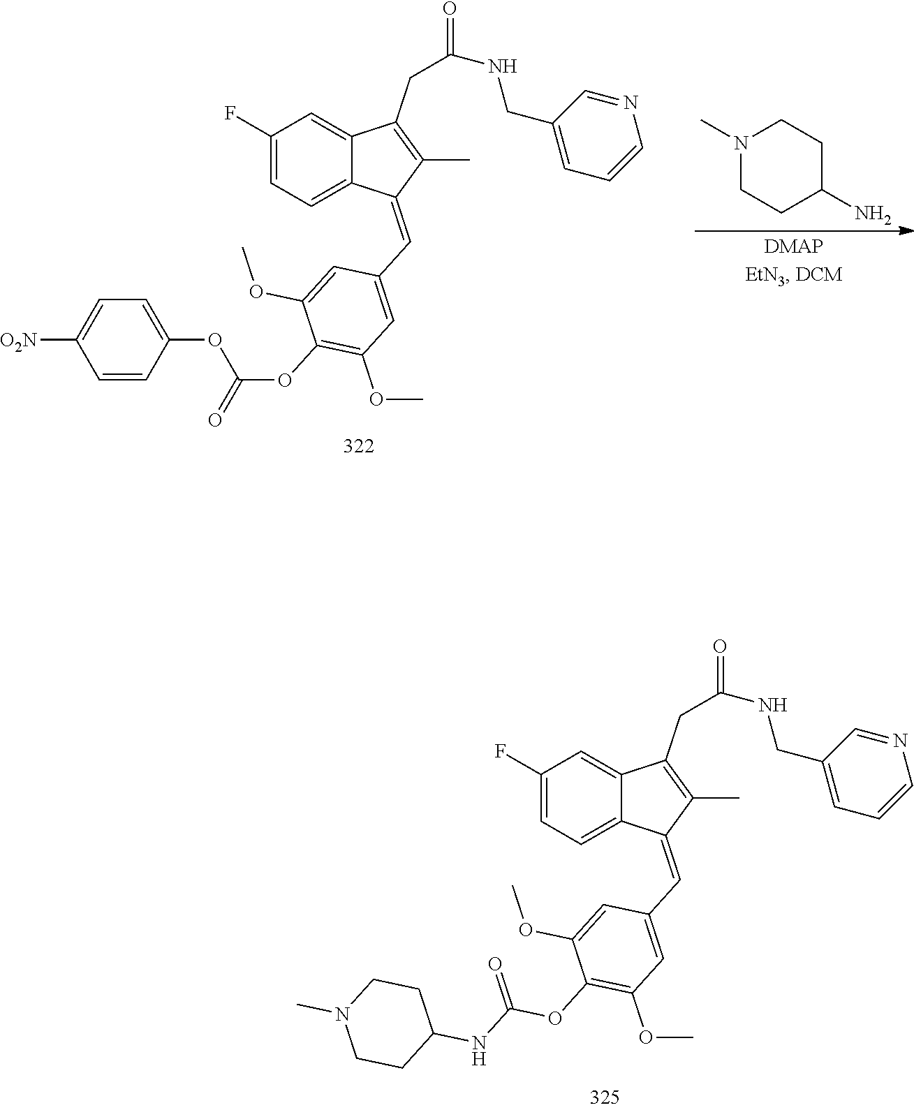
C1(F)=CC=C2C(=C1)C(CC(=O)NCC1=CC=CN=C1)=C(C)C2=CC1=CC(OC)=C(OC(NC2CCN(C)CC2)=O)C(OC)=C1.C1(F)=CC=C2C(=C1)C(CC(=O)NCC1=CC=CN=C1)=C(C)C2=CC1=CC(OC)=C(OC(=O)OC2=CC=C([O2N])C=C2)C(OC)=C1.N1(C)CCC(N)CC1
